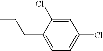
C1=C(CCC)C(Cl)=CC(Cl)=C1
